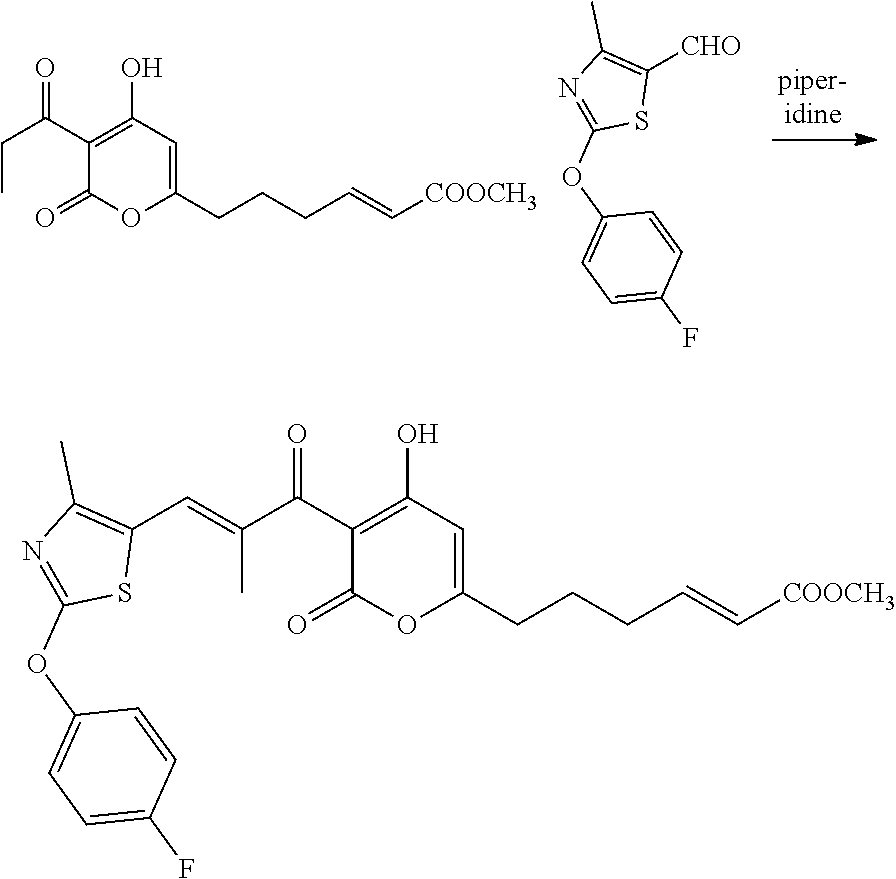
O=C(C1=C(O)C=C(CCCC=C[COOCH3])OC1=O)CC.[CHO]C1=C(C)N=C(OC2=CC=C(F)C=C2)S1.O=C(C1=C(O)C=C(CCCC=C[COOCH3])OC1=O)C(C)=CC1=C(C)N=C(OC2=CC=C(F)C=C2)S1
